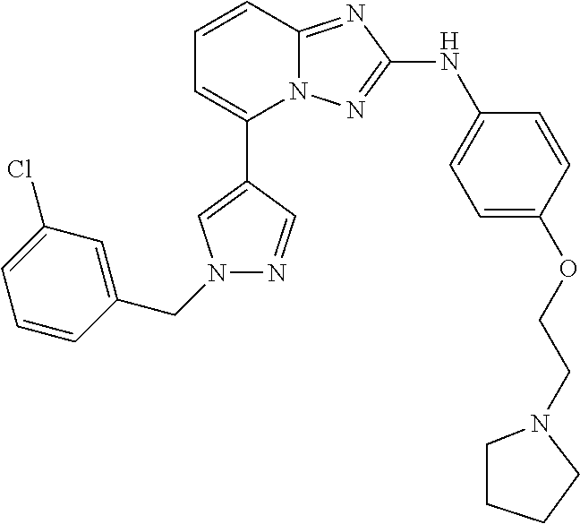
C1=CC2=NC(NC3=CC=C(OCCN4CCCC4)C=C3)=NN2C(C2=CN(CC3=CC(Cl)=CC=C3)N=C2)=C1
